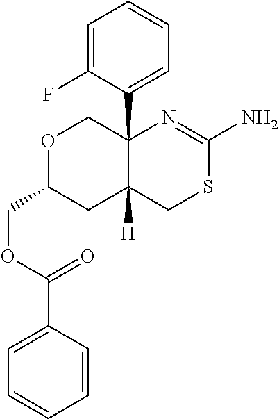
C1=C(F)C(C23COC(COC(=O)C4=CC=CC=C4)CC2([H])CSC(N)=N3)=CC=C1
